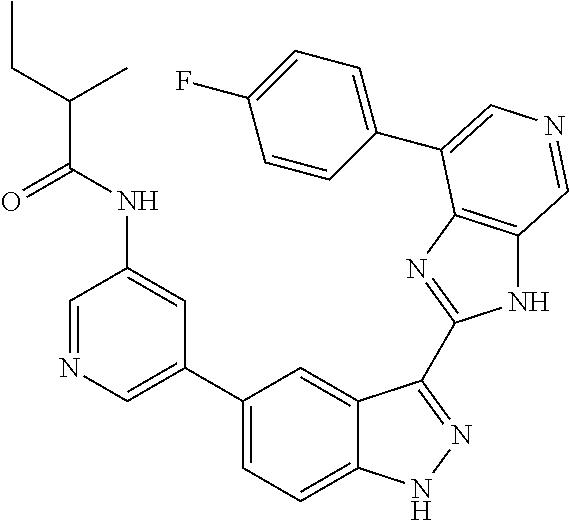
C1(C2=CN=CC(NC(C(CC)C)=O)=C2)=CC=C2C(=C1)C(C1=NC3=C(N1)C=NC=C3C1=CC=C(F)C=C1)=NN2
